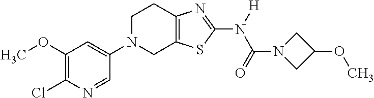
C1(OC)=C(Cl)N=CC(N2CC3=C(CC2)N=C(N([H])C(=O)N2CC(OC)C2)S3)=C1
